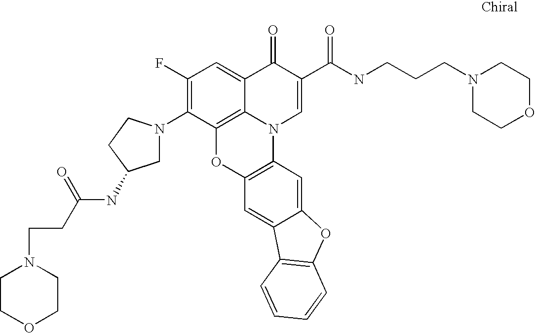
C1(F)=C(N2CC(NC(CCN3CCOCC3)=O)CC2)C2=C3C(=C1)C(=O)C(C(NCCCN1CCOCC1)=O)=CN3C1=C(O2)C=C2C(=C1)OC1=C2C=CC=C1
